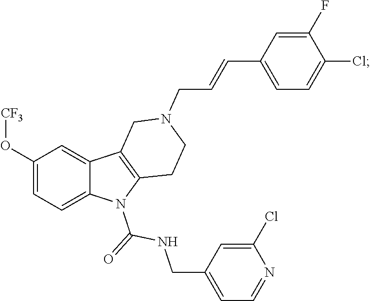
C1(O[CF3])=CC=C2C(=C1)C1=C(N2C(=O)NCC2=CC=NC(Cl)=C2)CCN(CC=CC2=CC=C(Cl)C(F)=C2)C1
